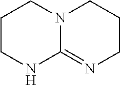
C1CNC2=NCCCN2C1
